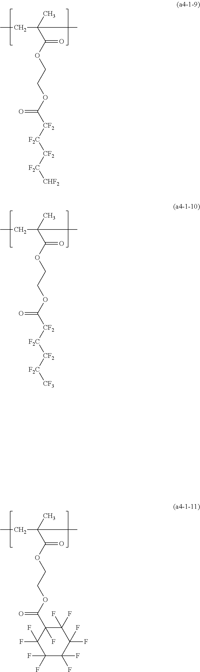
CCC(C)(C(OCCOC([CF2][F2C][CF2][F2C][CHF2])=O)=O)C.CCC(C)(C(OCCOC([CF2][F2C][CF2][F2C][CF3])=O)=O)C.CCC(C)(C(OCCOC(C1(F)C(F)(F)C(F)(F)C(F)(F)C(F)(F)C1(F)F)=O)=O)C
